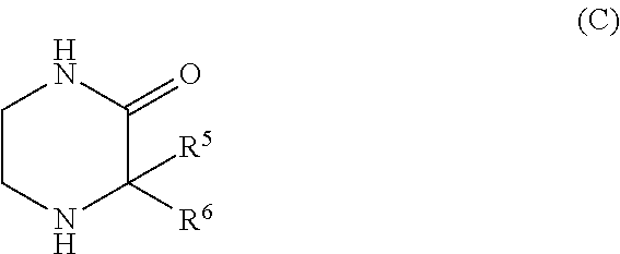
C1CNC([R5])([R6])C(=O)N1
